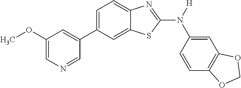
C1(OC)=CN=CC(C2=CC=C3C(=C2)SC(N([H])C2=CC4=C(C=C2)OCO4)=N3)=C1
